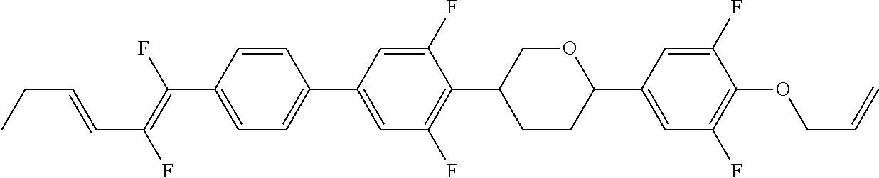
C(C1=CC=C(C2=CC(F)=C(C3CCC(C4=CC(F)=C(OCC=C)C(F)=C4)OC3)C(F)=C2)C=C1)(=C(F)C=CCC)F
